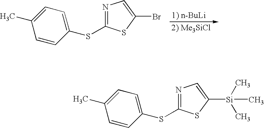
C1=CC(SC2=NC=C(Br)S2)=CC=C1C.C1=CC(SC2=NC=C([Si](C)(C)C)S2)=CC=C1C
